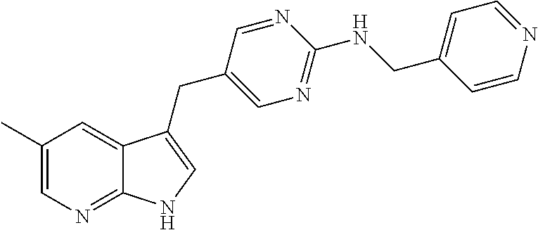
C1(C)=CN=C2C(=C1)C(CC1=CN=C(NCC3=CC=NC=C3)N=C1)=CN2
